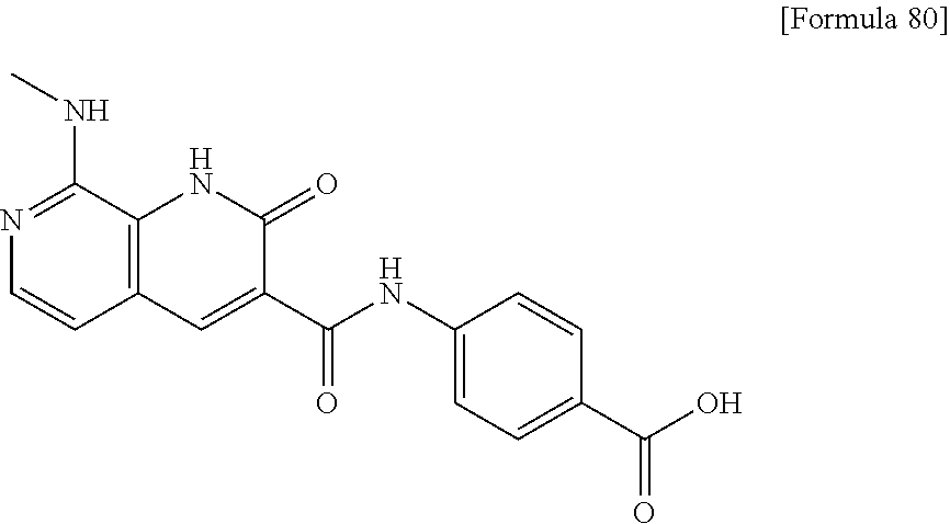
N1=C(NC)C2=C(C=C1)C=C(C(NC1=CC=C(C(O)=O)C=C1)=O)C(=O)N2
